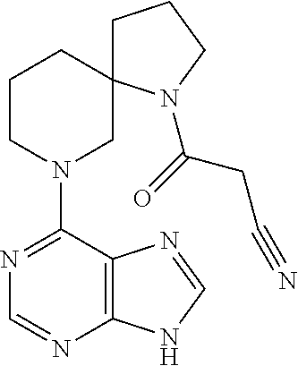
N1=C(N2CC3(CCC2)CCCN3C(=O)CC#N)C2=C(N=C1)NC=N2
